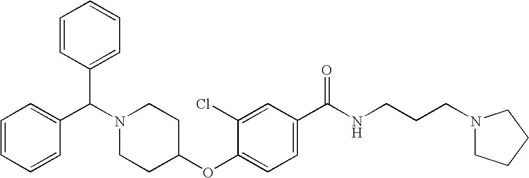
C1=CC=CC(C(N2CCC(OC3=CC=C(C(NCCCN4CCCC4)=O)C=C3Cl)CC2)C2=CC=CC=C2)=C1
